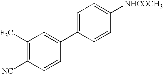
C1([F3C])=C([NC])C=CC(C2=CC=C([NHCOCH3])C=C2)=C1
